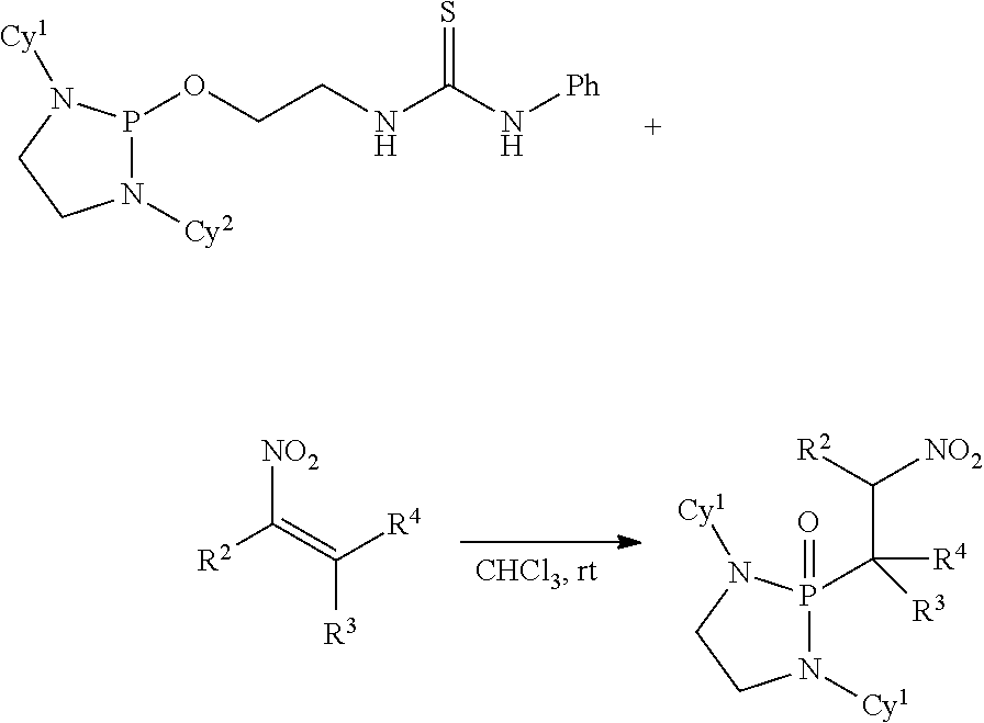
O(CCNC(N[Ph])=S)P1N([Cy2])CCN1[Cy1].[NO2]C(=C([R4])[R3])[R2].C(P1(=O)N([Cy1])CCN1[Cy1])(C([R2])[NO2])([R4])[R3]
